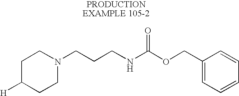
C1C([H])CCN(CCCNC(OCC2=CC=CC=C2)=O)C1
